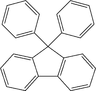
C12=CC=CC=C1C(C1=CC=CC=C1)(C1=CC=CC=C1)C1=C2C=CC=C1
